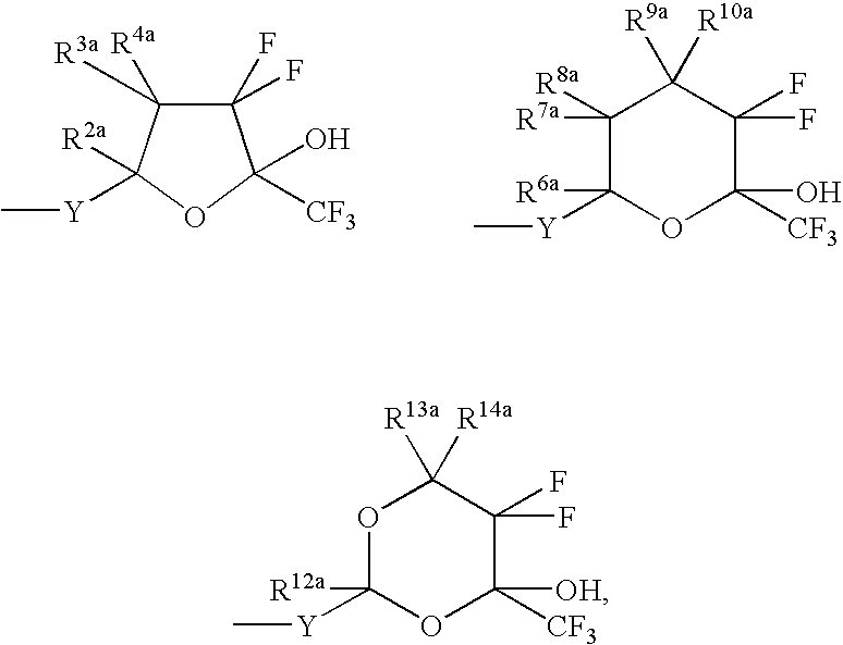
C1(F)(F)C([R4a])([R3a])C([R2a])([Y]C)OC1(O)[CF3].C1([R7a])([R8a])C([R6a])([Y]C)OC(O)([CF3])C(F)(F)C1([R9a])[R10a].O1C([R12a])([Y]C)OC([OH])([CF3])C(F)(F)C1([R13a])[R14a]
